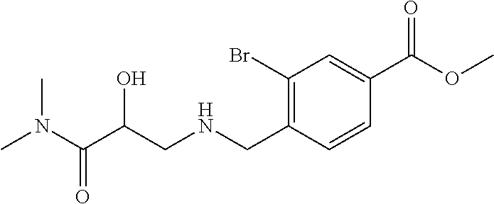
C1(Br)=C(CNCC(C(N(C)C)=O)O)C=CC(C(OC)=O)=C1
